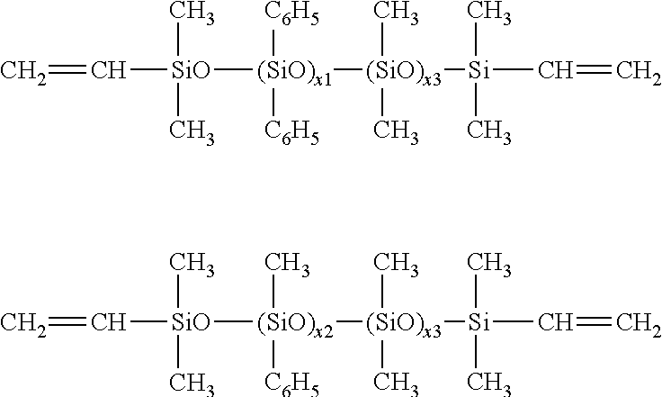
C=C[SiO]([(SiO)x1]([C6H5])([C6H5])[(SiO)x3]([Si](C)(C)C=C)(C)C)(C)C.C=C[SiO]([(SiO)x2](C)([C6H5])[(SiO)x3]([Si](C)(C)C=C)(C)C)(C)C
